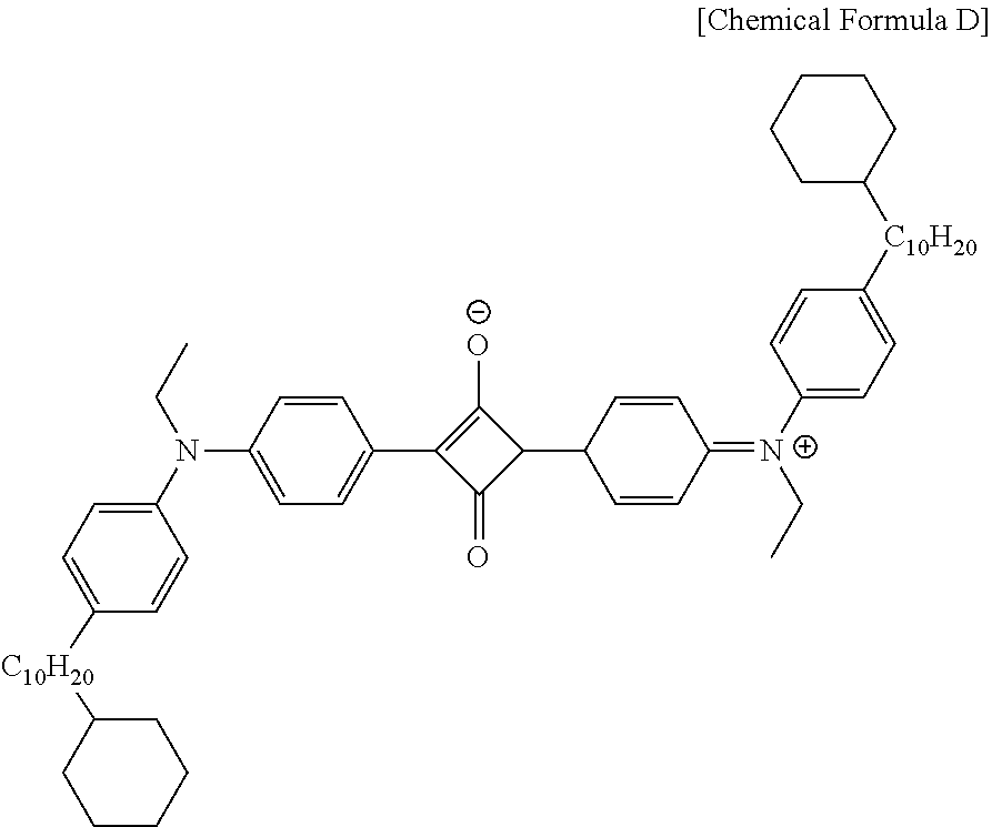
C1=CC(N(C2=CC=C([C10H20]C3CCCCC3)C=C2)CC)=CC=C1C1=C([O-])C(C2C=CC(=[N+](C3=CC=C([C10H20]C4CCCCC4)C=C3)CC)C=C2)C1=O
